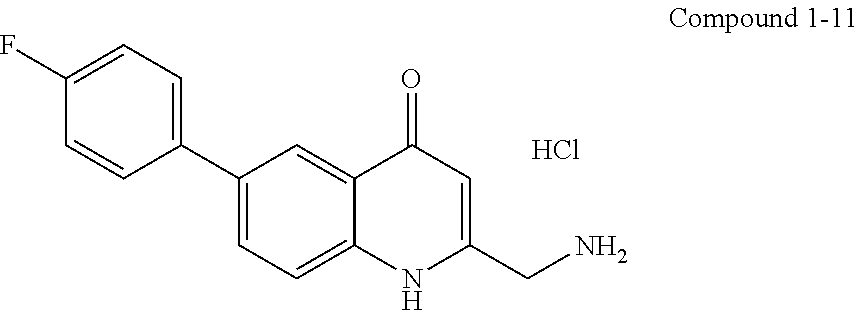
C1(C2=CC=C(F)C=C2)=CC=C2C(=C1)C(=O)C=C(CN)N2.Cl
